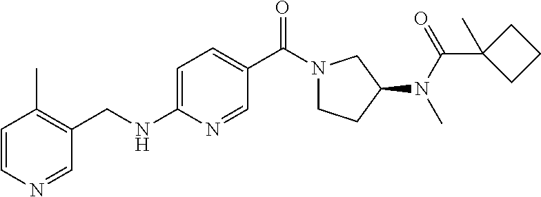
C1=CN=CC(CNC2=CC=C(C(N3CCC(N(C(=O)C4(C)CCC4)C)C3)=O)C=N2)=C1C
